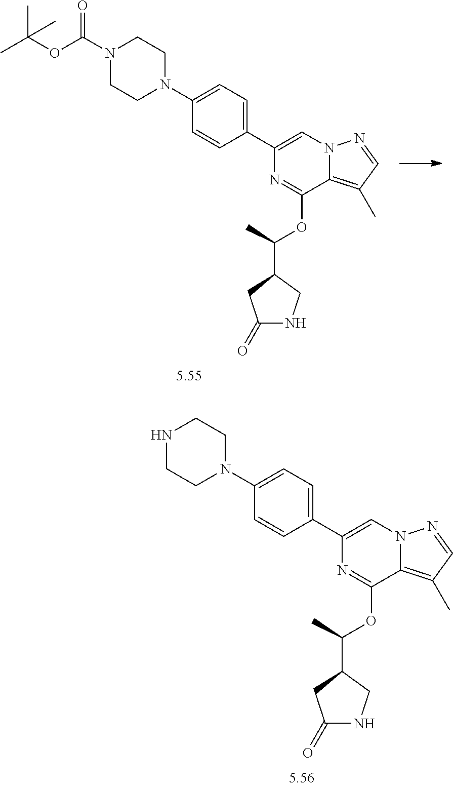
C1(C2=CN3C(=C(C)C=N3)C(OC(C3CC(=O)NC3)C)=N2)=CC=C(N2CCN(C(OC(C)(C)C)=O)CC2)C=C1.C1(C2=CN3C(=C(C)C=N3)C(OC(C3CC(=O)NC3)C)=N2)=CC=C(N2CCNCC2)C=C1
